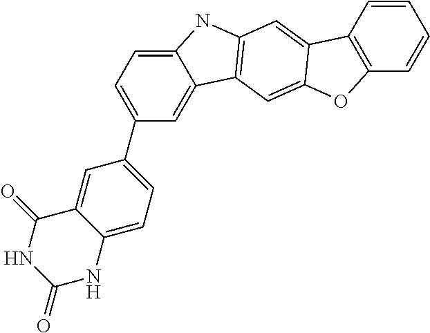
C12=CC=C(C3=CC=C4C(=C3)C3=C(N4)C=C4C(=C3)OC3=C4C=CC=C3)C=C1C(=O)NC(=O)N2
